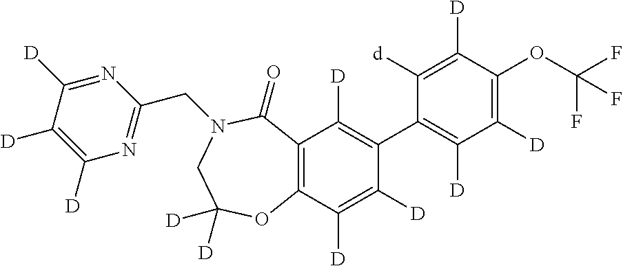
C12=C(C([D])=C([D])C(C3=C([D])C([D])=C(OC(F)(F)F)C([D])=C3[d])=C1[D])OC([D])([D])CN(CC1=NC([D])=C([D])C([D])=N1)C2=O
